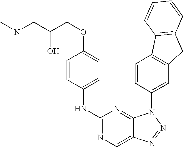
C1=CC(NC2=NC=C3C(=N2)N(C2=CC4=C(C=C2)C2=C(C4)C=CC=C2)N=N3)=CC=C1OCC(O)CN(C)C
